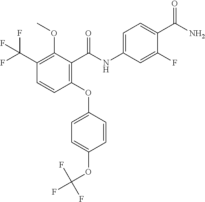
C1(C(F)(F)F)=C(OC)C(C(NC2=CC=C(C(N)=O)C(F)=C2)=O)=C(OC2=CC=C(OC(F)(F)F)C=C2)C=C1
